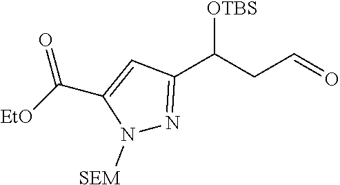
N1([SEM])N=C(C(CC=O)[OTBS])C=C1C([EtO])=O
